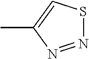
CC1=CSN=N1
